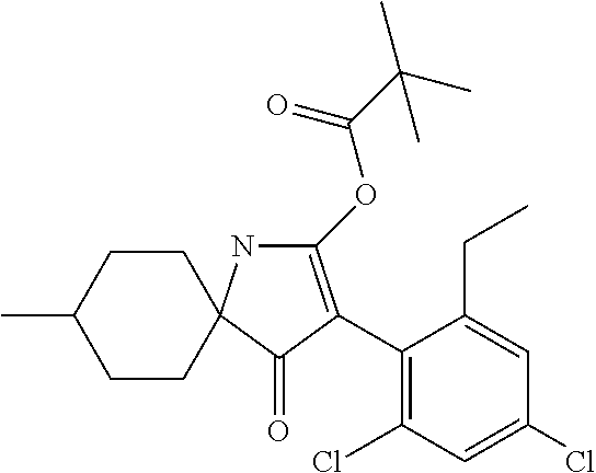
C1(C2=C(OC(C(C)(C)C)=O)NC3(CCC(C)CC3)C2=O)=C(Cl)C=C(Cl)C=C1CC
